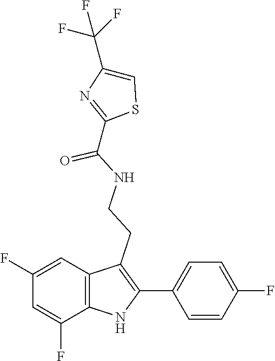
N(CCC1=C(C2=CC=C(F)C=C2)NC2=C1C=C(F)C=C2F)C(C1=NC(C(F)(F)F)=CS1)=O
